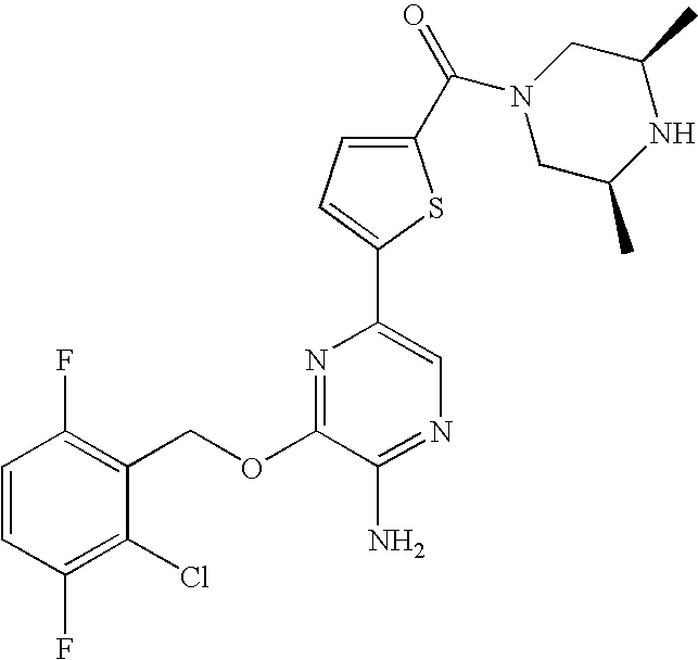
C1=CC(F)=C(COC2=NC(C3=CC=C(C(N4CC(C)NC(C)C4)=O)S3)=CN=C2N)C(Cl)=C1F
